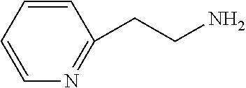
C1=CC=CN=C1CCN
